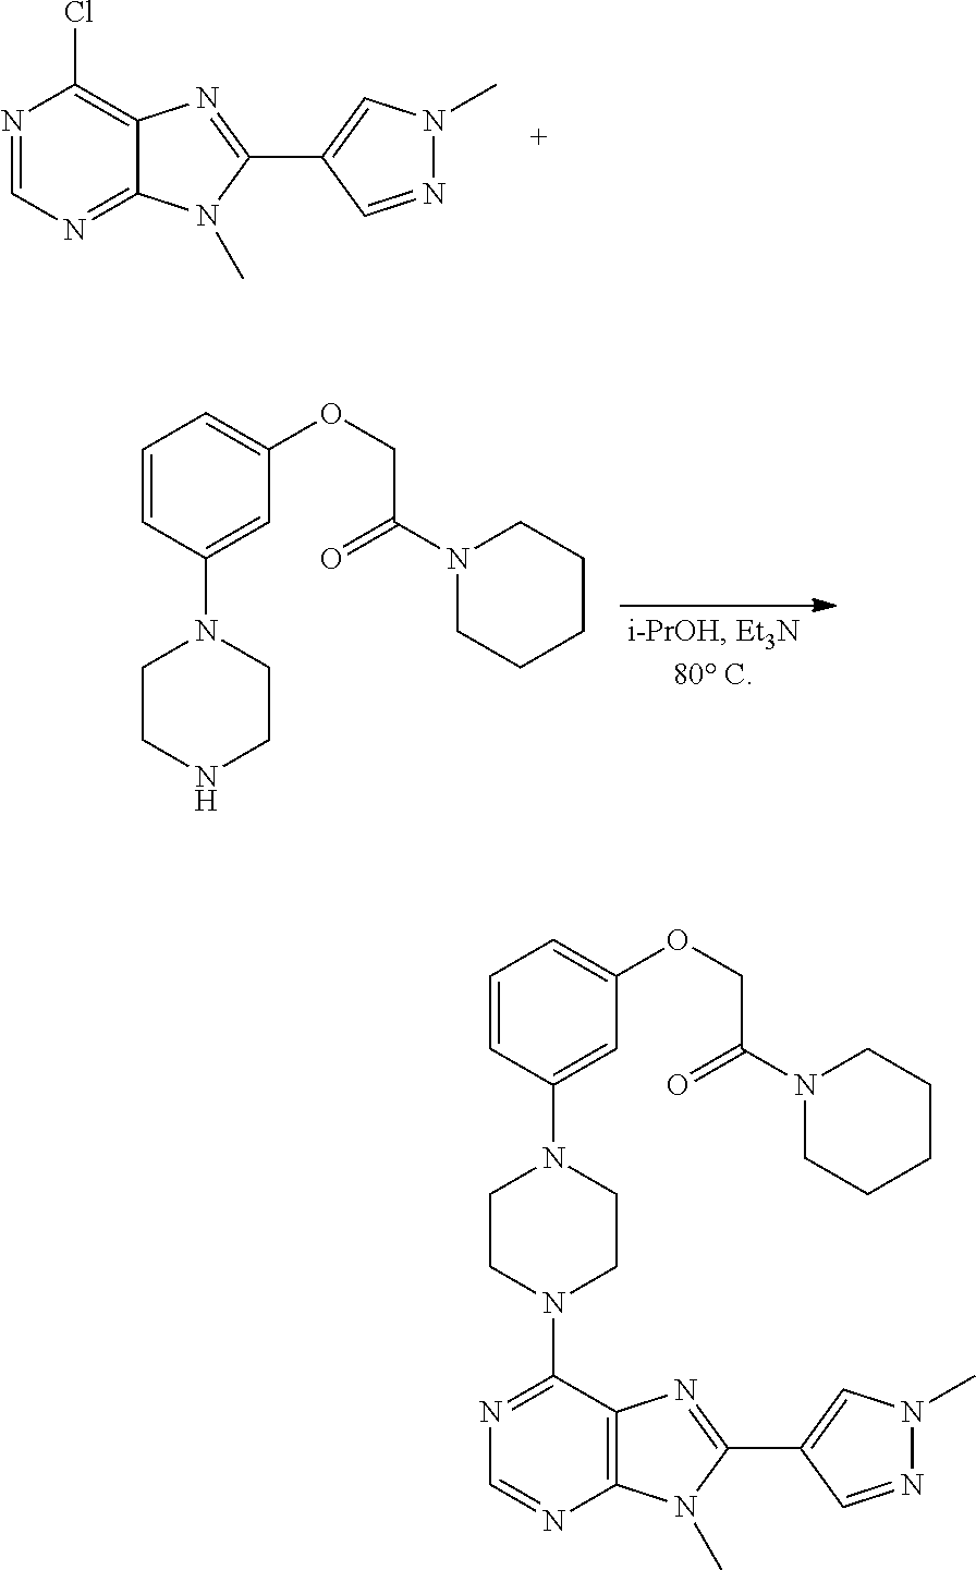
ClC1=C2C(=NC=N1)N(C)C(C1=CN(C)N=C1)=N2.C1=CC(N2CCNCC2)=CC(OCC(N2CCCCC2)=O)=C1.C1=CC(N2CCN(C3=NC=NC4=C3N=C(C3=CN(C)N=C3)N4C)CC2)=CC(OCC(N2CCCCC2)=O)=C1
